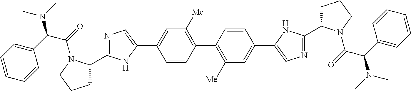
C1(C2=C([Me])C=C(C3=CN=C(C4CCCN4C(C(N(C)C)C4=CC=CC=C4)=O)N3)C=C2)=C([Me])C=C(C2=CN=C(C3CCCN3C(C(N(C)C)C3=CC=CC=C3)=O)N2)C=C1
